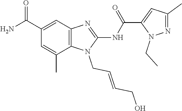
C(C=CCN1C(NC(=O)C2=CC(C)=NN2CC)=NC2=C1C(C)=CC(C(N)=O)=C2)O
